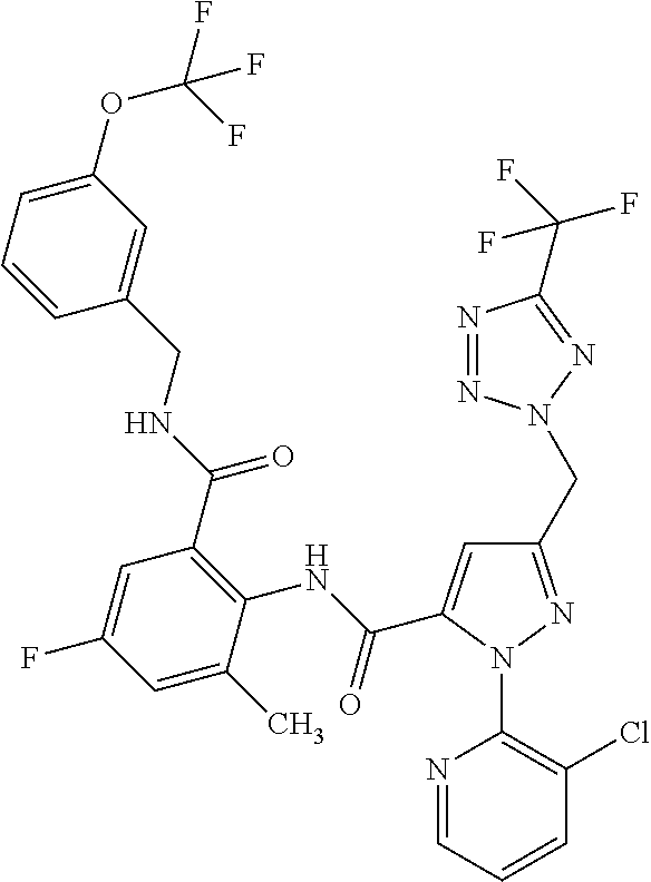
C1=CC=C(OC(F)(F)F)C=C1CNC(C1=C(NC(=O)C2=CC(CN3N=NC(C(F)(F)F)=N3)=NN2C2=C(Cl)C=CC=N2)C(C)=CC(F)=C1)=O
